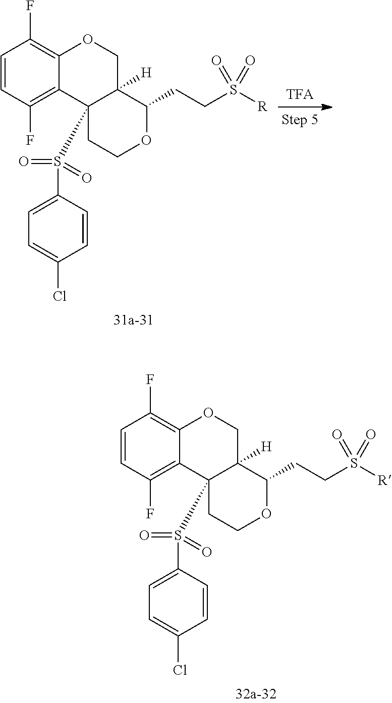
C1=CC(F)=C2C(=C1F)OCC1([H])C2(S(=O)(=O)C2=CC=C(Cl)C=C2)CCOC1CCS([R])(=O)=O.C1=CC(F)=C2C(=C1F)OCC1([H])C2(S(=O)(=O)C2=CC=C(Cl)C=C2)CCOC1CCS([R])(=O)=O
